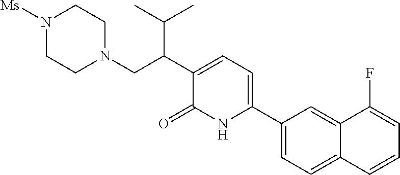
C1(C2=CC=C(C(CN3CCN([Ms])CC3)C(C)C)C(=O)N2)=CC=C2C(=C1)C(F)=CC=C2
